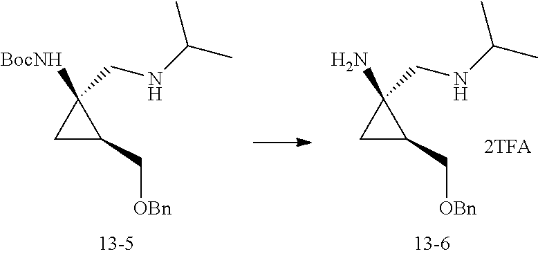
C1C(C[OBn])C1(N)CNC(C)C.C1C(C[OBn])C1([BocNH])CNC(C)C
